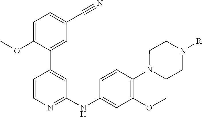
C1=CN=C(NC2=CC(OC)=C(N3CCN([R])CC3)C=C2)C=C1C1=CC(C#N)=CC=C1OC
